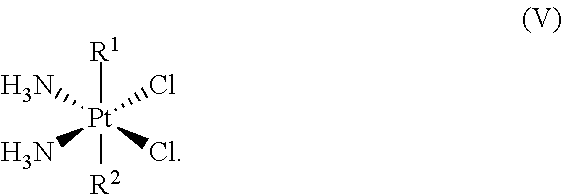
[R1][Pt]([R2])(Cl)(N)(N)Cl
